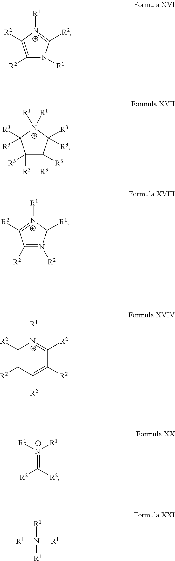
[R1]N([R1])([R1])[R1].[N+](=C([R2])[R2])([R1])[R1].C1([R2])=C([R2])C([R2])=C([R2])C([R2])=[N+]1[R1].C1([R3])([R3])C([R3])([R3])C([R3])([R3])[N+]([R1])([R1])C1([R3])[R3].C1([R2])=C([R2])[N+]([R1])=C([R2])N1[R1].C1([R2])=N([R2])C([R1])[N+]([R1])=C1[R2]
